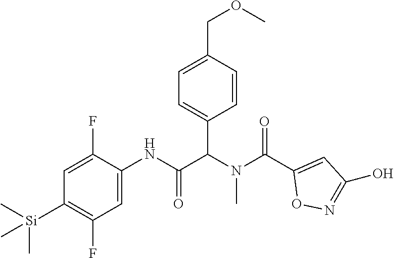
C1=C(COC)C=CC(C(N(C(C2=CC(O)=NO2)=O)C)C(NC2=CC(F)=C([Si](C)(C)C)C=C2F)=O)=C1
